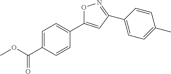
COC(=O)C1=CC=C(C2=CC(C3=CC=C(C)C=C3)=NO2)C=C1
